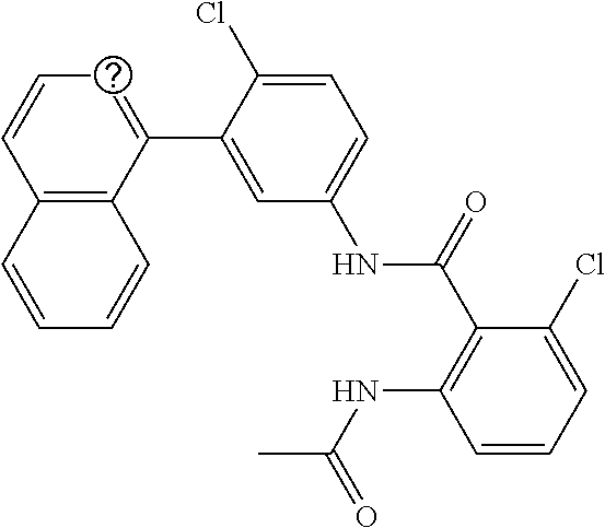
C12=C(C(C3=CC(NC(C4=C(NC(C)=O)C=CC=C4Cl)=O)=CC=C3Cl)=CC=C1)C=CC=C2
